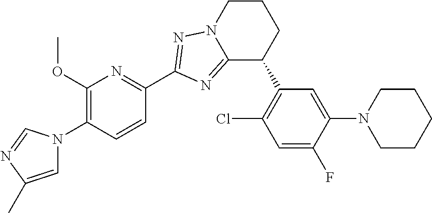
C1(OC)=C(N2C=C(C)N=C2)C=CC(C2=NN3C(=N2)C(C2=C(Cl)C=C(F)C(N4CCCCC4)=C2)CCC3)=N1
